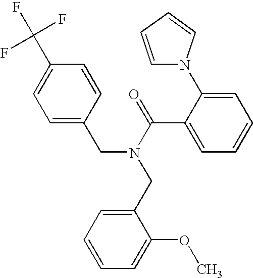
C1=C(CN(C(C2=CC=CC=C2N2C=CC=C2)=O)CC2=CC=CC=C2OC)C=CC(C(F)(F)F)=C1
